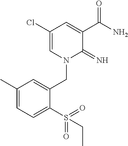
C1(Cl)=CN(CC2=CC(C)=CC=C2S(=O)(=O)CC)C(=N)C(C(N)=O)=C1
